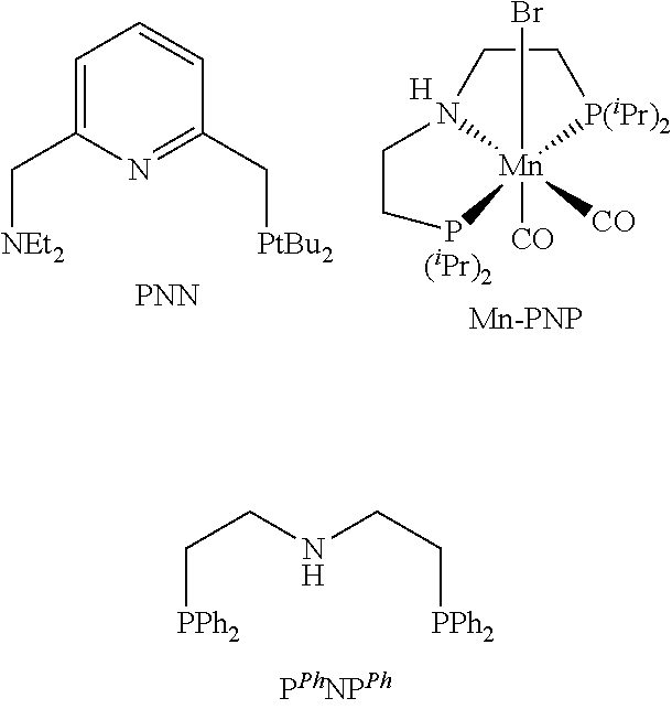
C(CNCC[PPh2])[PPh2].C1=C(C[NEt2])N=C(C[PtBu2])C=C1.[PNN].C1C[P(iPr)2][Mn]2([CO])(Br)([CO])N1CCP2.[(iPr)2].[H].[Mn-PNP]
